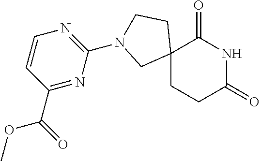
C12(CCC(=O)NC1=O)CCN(C1=NC=CC(C(=O)OC)=N1)C2
